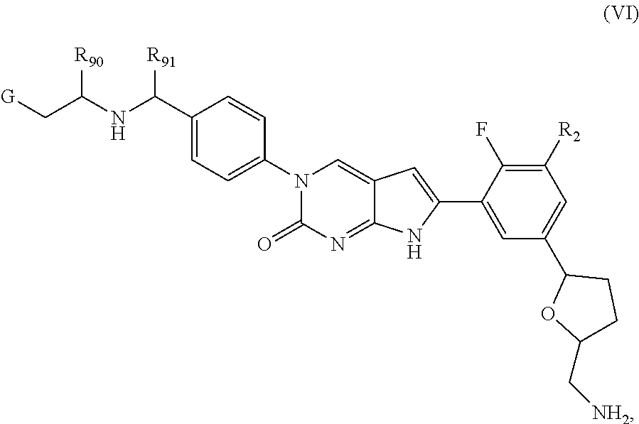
C1(C(NC(C[G])[R90])[R91])=CC=C(N2C(=O)N=C3C(=C2)C=C(C2=CC(C4OC(C[NH2])CC4)=CC([R2])=C2F)N3)C=C1
